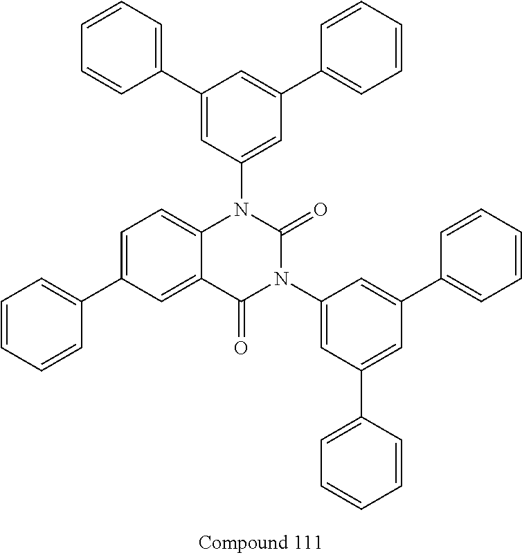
C1=CC=C(C2=CC(N3C4=CC=C(C5=CC=CC=C5)C=C4C(=O)N(C4=CC(C5=CC=CC=C5)=CC(C5=CC=CC=C5)=C4)C3=O)=CC(C3=CC=CC=C3)=C2)C=C1
